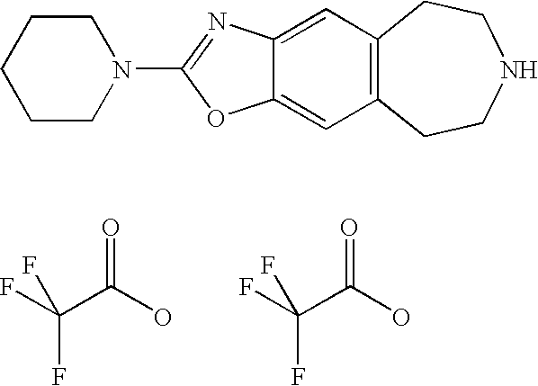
C12=CC3=C(C=C1OC(N1CCCCC1)=N2)CCNCC3.O=C(O)C(F)(F)F.O=C(O)C(F)(F)F
